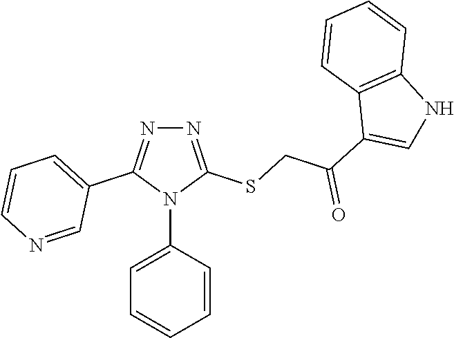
N1=C(SCC(C2=CNC3=C2C=CC=C3)=O)N(C2=CC=CC=C2)C(C2=CC=CN=C2)=N1
